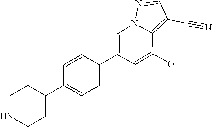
C1(C2=CN3C(=C(C#N)C=N3)C(OC)=C2)=CC=C(C2CCNCC2)C=C1
